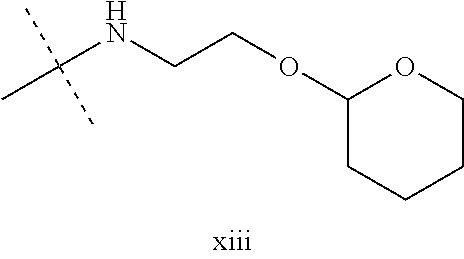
CC(NCCOC1CCCCO1)(C)C
